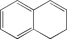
C1=CC=C2C(=C1)C=CCC2
